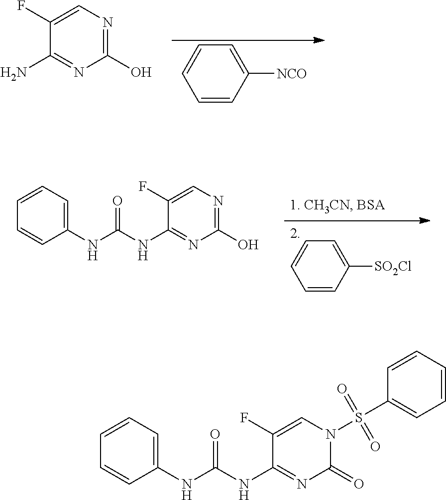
C1([NCO])=CC=CC=C1.C1(F)=CN=C(O)N=C1N.C1([SO2Cl])=CC=CC=C1.C1(F)=CN=C(O)N=C1NC(NC1=CC=CC=C1)=O.C1(F)=CN(S(C2=CC=CC=C2)(=O)=O)C(=O)N=C1NC(NC1=CC=CC=C1)=O
